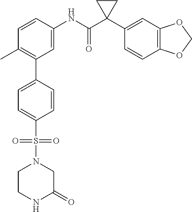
C1(C)=C(C2=CC=C(S(=O)(=O)N3CCNC(=O)C3)C=C2)C=C(NC(C2(C3=CC4=C(C=C3)OCO4)CC2)=O)C=C1
